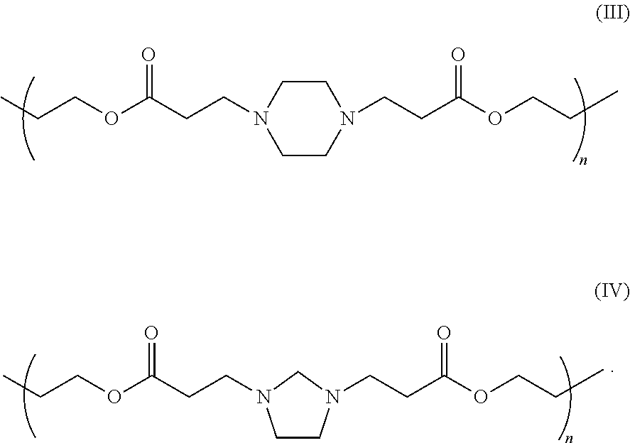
CCCOC(CCN1CCN(CCC(OCCC)=O)CC1)=O.CCCOC(CCN1CCN(CCC(OCCC)=O)C1)=O
